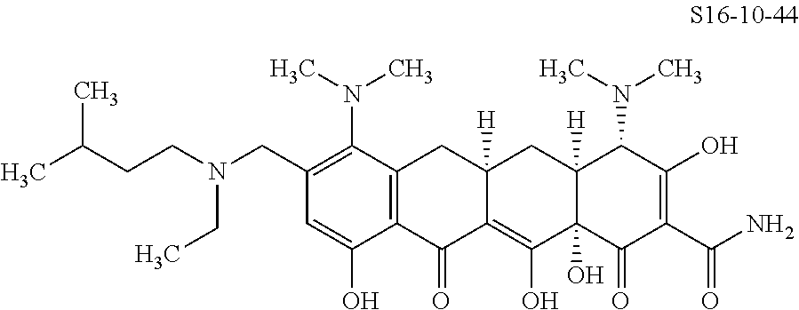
C12=C(C(N(C)C)=C(CN(CCC(C)C)CC)C=C1O)CC1([H])C(=C(O)C3(O)C([H])(C1)C(N(C)C)C(O)=C(C(N)=O)C3=O)C2=O
